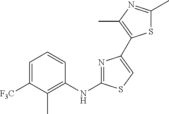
C1=C([F3C])C(C)=C(NC2=NC(C3=C(C)N=C(C)S3)=CS2)C=C1
